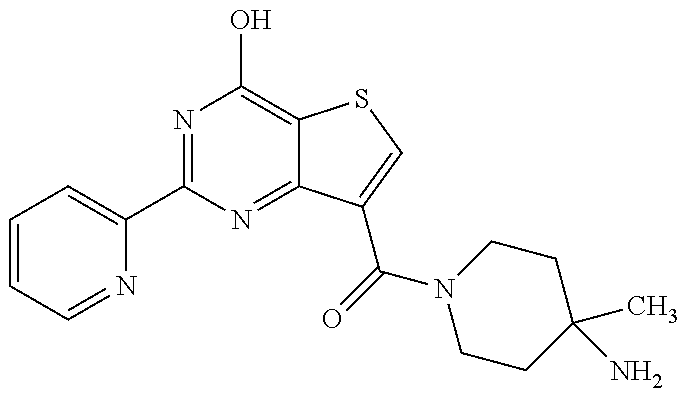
C1=CC=NC(C2=NC(O)=C3C(=N2)C(C(N2CCC(C)(N)CC2)=O)=CS3)=C1
